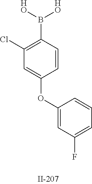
C1(Cl)=C(B([HO])[HO])C=CC(OC2=CC(F)=CC=C2)=C1
